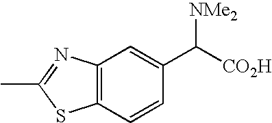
C12=C(N=C(C)S1)C=C(C([CO2H])[NMe2])C=C2
